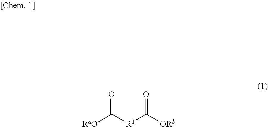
[RaO]C([R1]C([ORb])=O)=O
